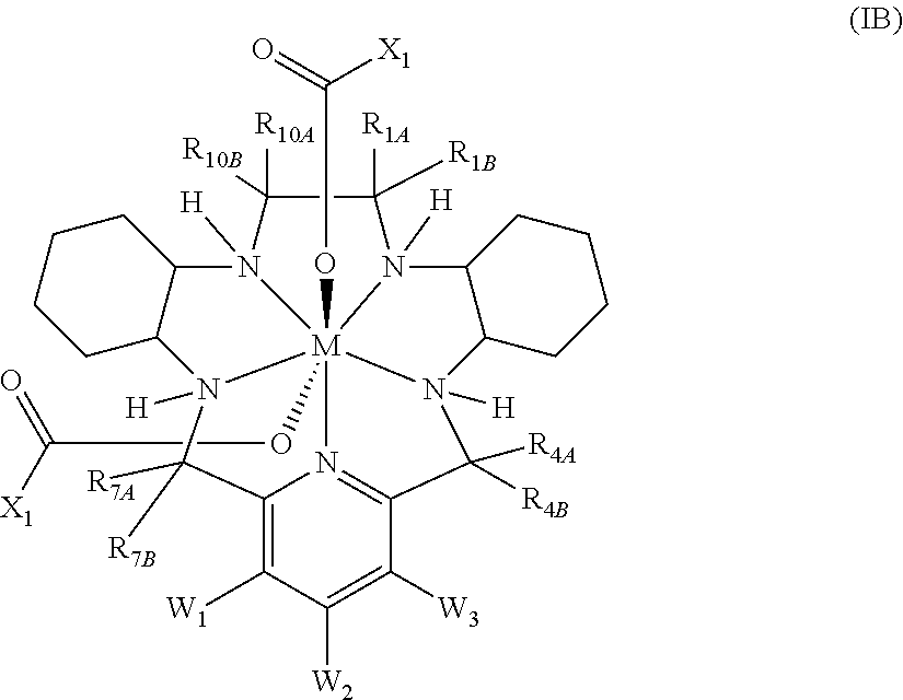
C1([R10A])([R10B])C([R1A])([R1B])N2([H])C3C(N4([H])C([R4A])([R4B])C5=N6[M]247(OC(=O)[X1])(OC(=O)[X1])N1([H])C1C(N7([H])C([R7B])([R7A])C6=C([W1])C([W2])=C5[W3])CCCC1)CCCC3
